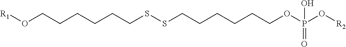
[R1]OCCCCCCSSCCCCCCOP(O[R2])(=O)O
